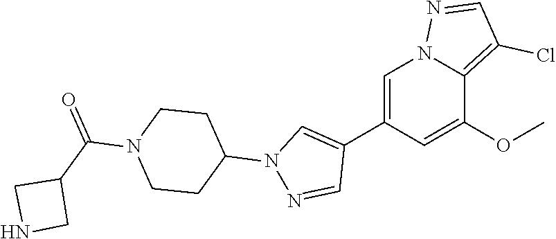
C1(C2=CN(C3CCN(C(C4CNC4)=O)CC3)N=C2)=CN2C(=C(Cl)C=N2)C(OC)=C1
